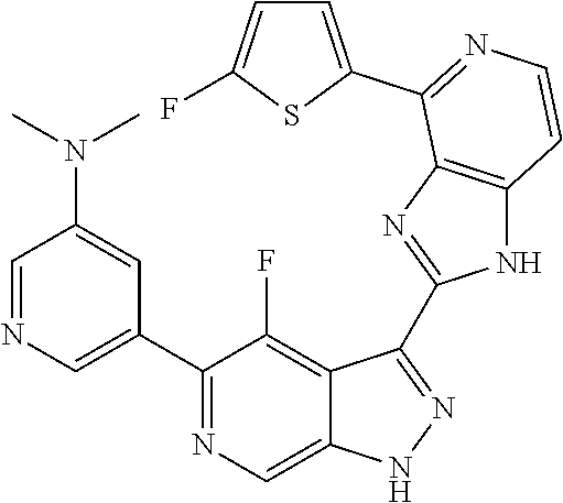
C1=NC=C(C2=NC=C3C(=C2F)C(C2=NC4=C(N2)C=CN=C4C2=CC=C(F)S2)=NN3)C=C1N(C)C
